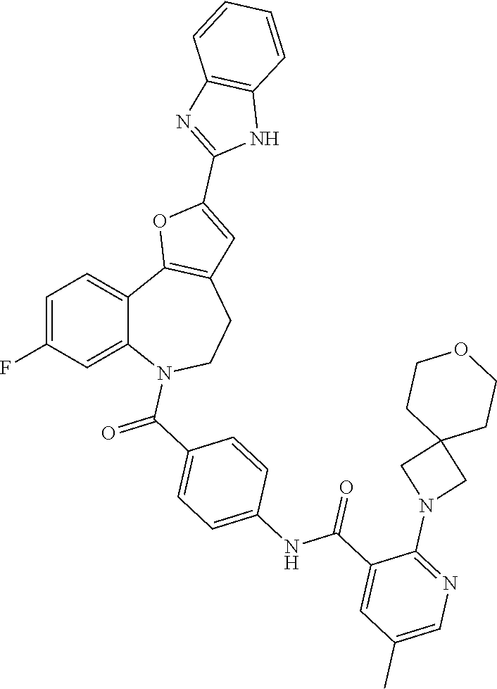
C1=C(F)C=C2C(=C1)C1=C(CCN2C(C2=CC=C(NC(C3=CC(C)=CN=C3N3CC4(C3)CCOCC4)=O)C=C2)=O)C=C(C2=NC3=C(N2)C=CC=C3)O1
